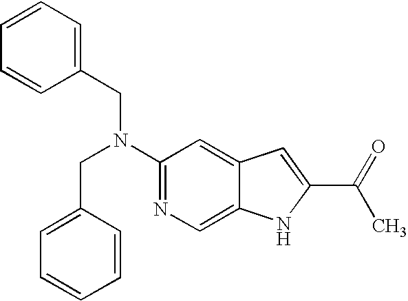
C1=CC(CN(C2=NC=C3C(=C2)C=C(C(=O)C)N3)CC2=CC=CC=C2)=CC=C1
